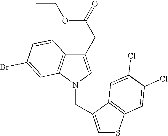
C1(CC(OCC)=O)=CN(CC2=CSC3=C2C=C(Cl)C(Cl)=C3)C2=C1C=CC(Br)=C2
